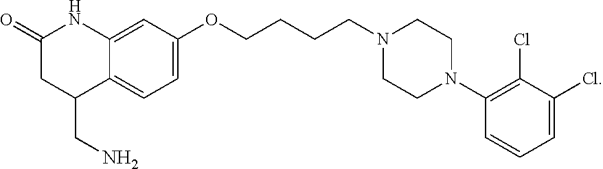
C1=C2C(=CC=C1OCCCCN1CCN(C3=C(Cl)C(Cl)=CC=C3)CC1)C(CN)CC(=O)N2
